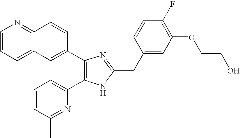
C1=CC=C2C(=N1)C=CC(C1=C(C3=CC=CC(C)=N3)NC(CC3=CC(OCCO)=C(F)C=C3)=N1)=C2
